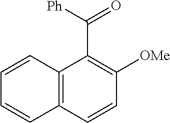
C12=C(C=CC([OMe])=C1C([Ph])=O)C=CC=C2
